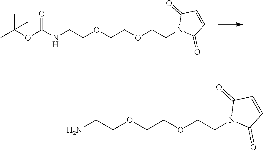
NCCOCCOCCN1C(=O)C=CC1=O.C(OC(NCCOCCOCCN1C(=O)C=CC1=O)=O)(C)(C)C
